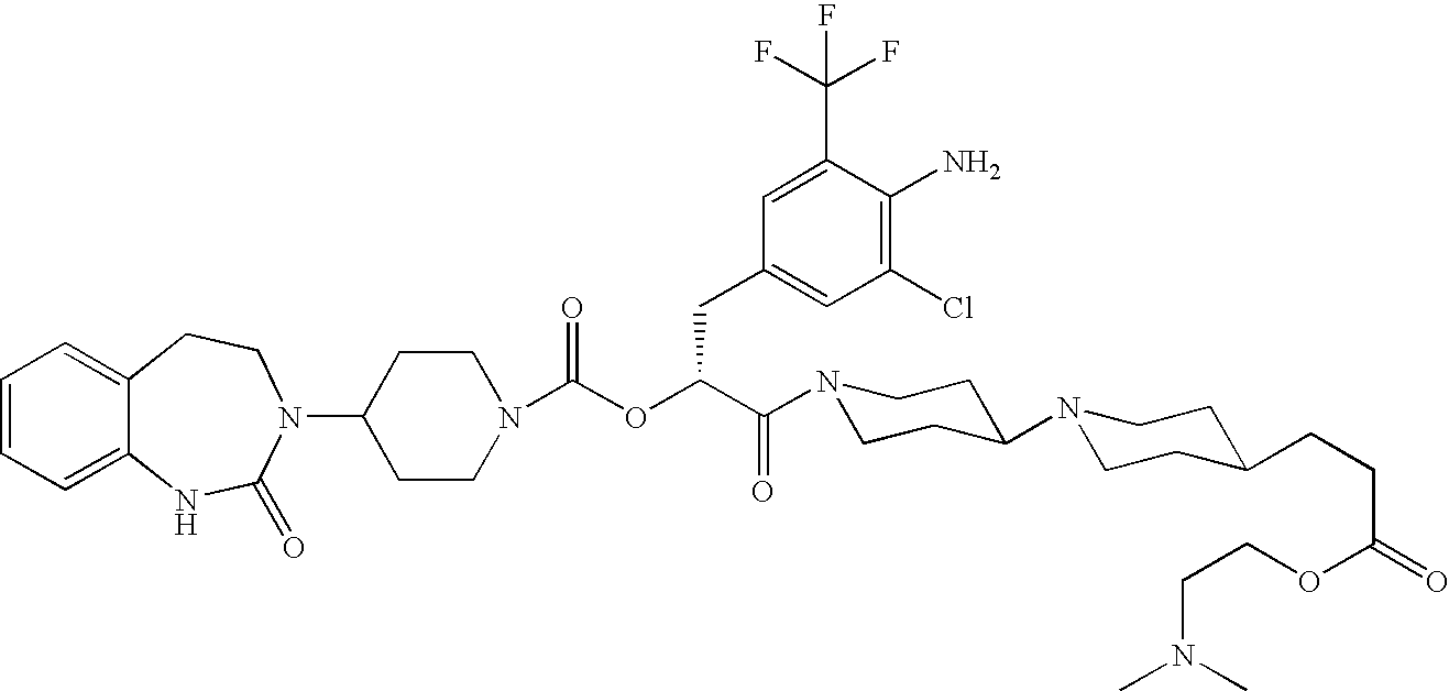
C12=CC=CC=C1NC(=O)N(C1CCN(C(OC(C(=O)N3CCC(N4CCC(CCC(OCCN(C)C)=O)CC4)CC3)CC3=CC(Cl)=C(N)C(C(F)(F)F)=C3)=O)CC1)CC2
